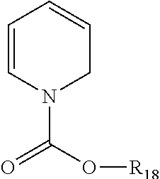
C1=CN(C(O[R18])=O)CC=C1
